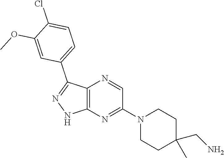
C12=C(N=C(N3CCC(C)(CN)CC3)C=N1)NN=C2C1=CC=C(Cl)C(OC)=C1
